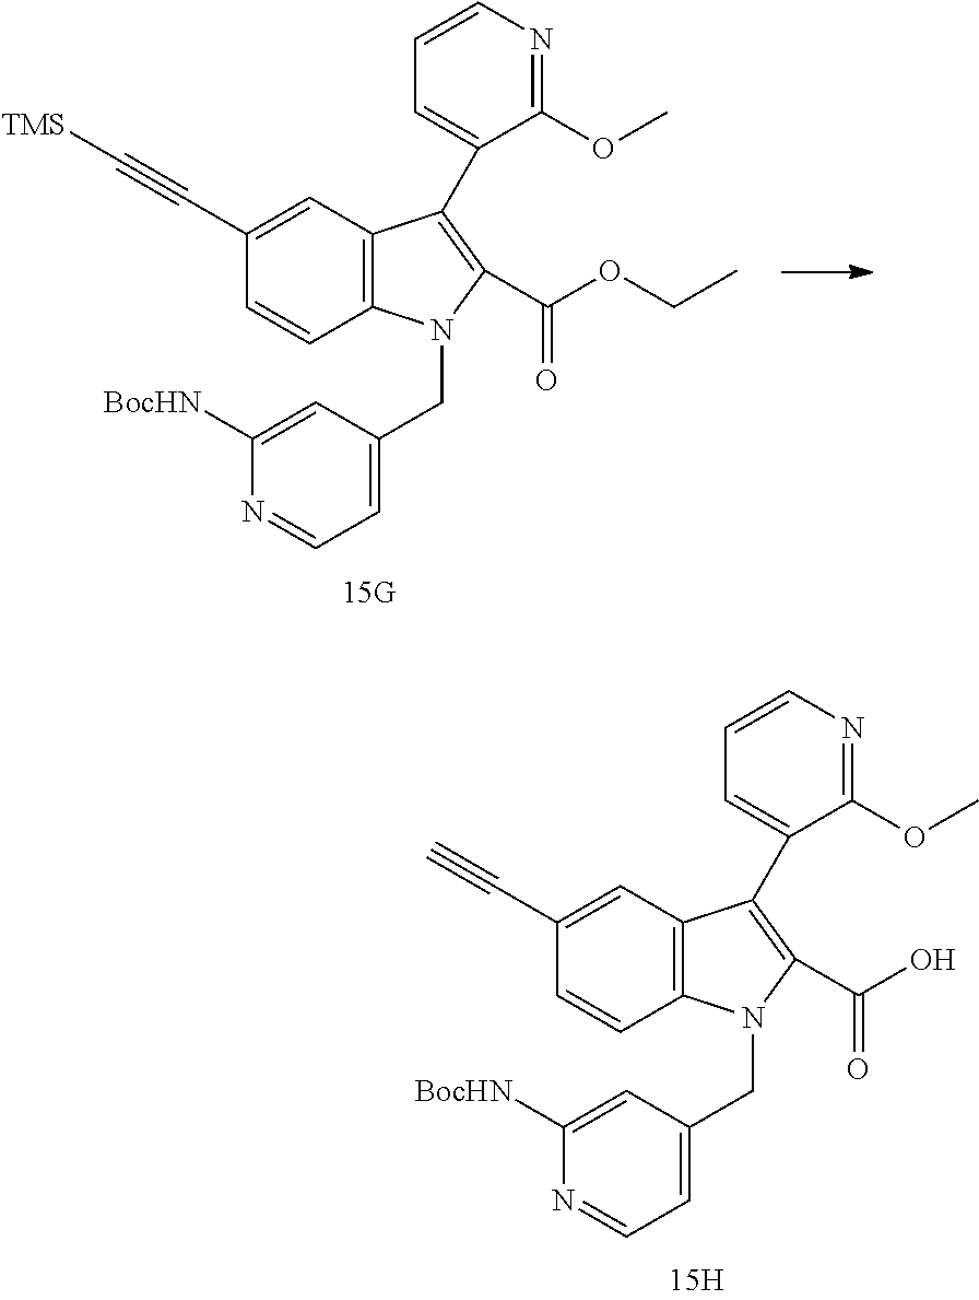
C12=C(C=C(C#C[TMS])C=C1)C(C1=CC=CN=C1OC)=C(C(OCC)=O)N2CC1=CC=NC([BocHN])=C1.C12=C(C=C(C#C)C=C1)C(C1=CC=CN=C1OC)=C(C(O)=O)N2CC1=CC=NC([BocHN])=C1
